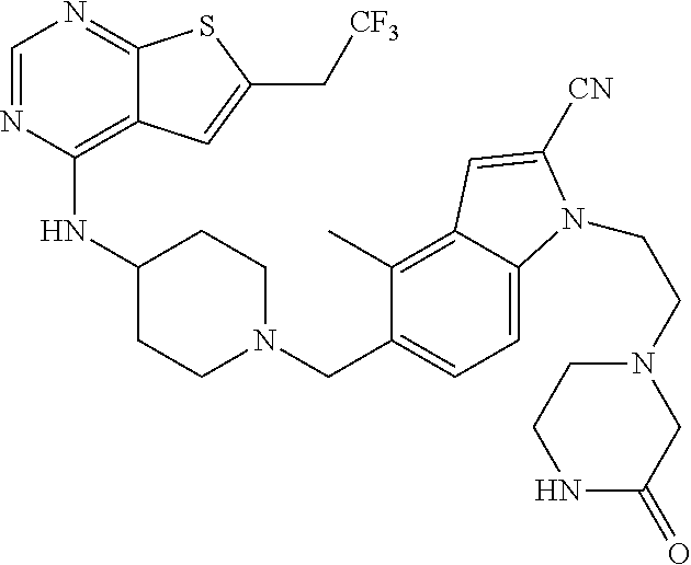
C1=NC(NC2CCN(CC3=CC=C4C(=C3C)C=C([CN])N4CCN3CC(=O)NCC3)CC2)=C2C(=N1)SC(C[CF3])=C2
